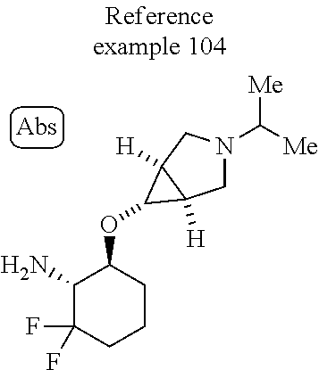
NC1C(F)(F)CCCC1OC1C2([H])CN(C([Me])[Me])CC21[H]
